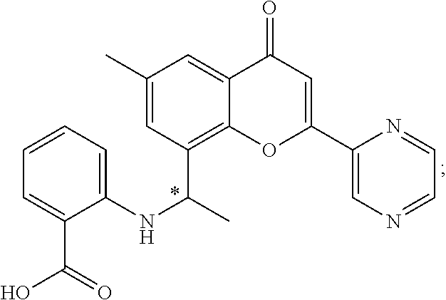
N(C1=CC=CC=C1C(=O)O)C(C1=C2C(=CC(C)=C1)C(=O)C=C(C1=CN=CC=N1)O2)C
